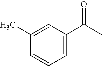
C1(C)=CC(C(C)=O)=CC=C1
